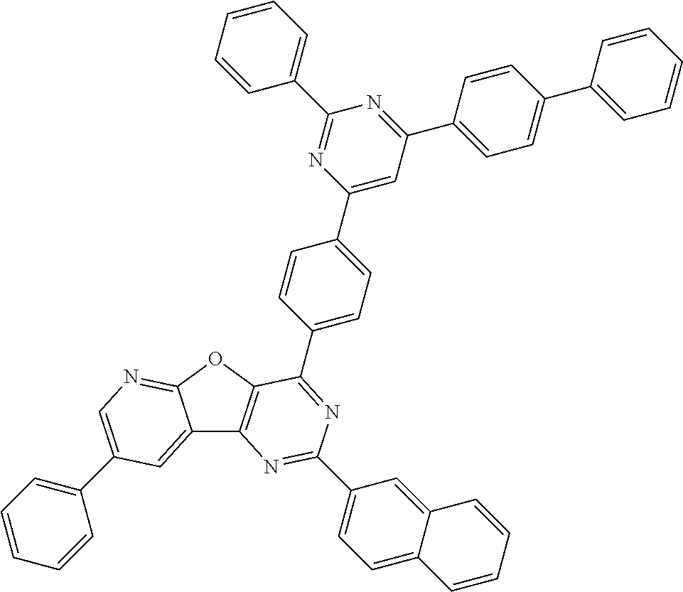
C12=CC(C3=CC=CC=C3)=CN=C1OC1=C2N=C(C2=CC=C3C(=C2)C=CC=C3)N=C1C1=CC=C(C2=CC(C3=CC=C(C4=CC=CC=C4)C=C3)=NC(C3=CC=CC=C3)=N2)C=C1
